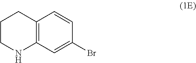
C12=C(C=C(Br)C=C1)NCCC2
